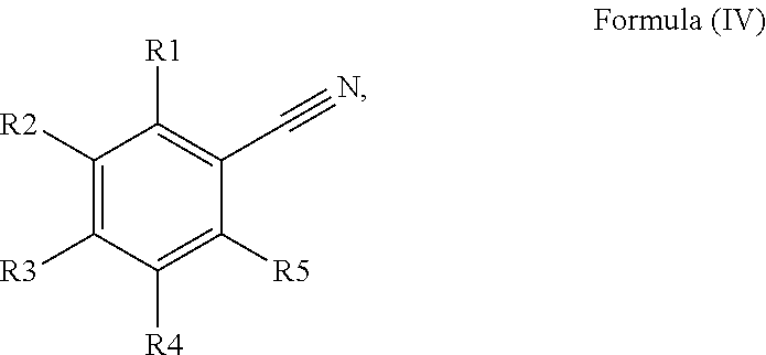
C1([R2])=C([R3])C([R4])=C([R5])C(C#N)=C1[R1]
